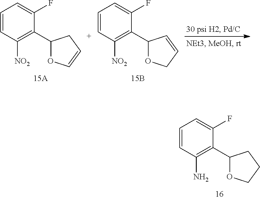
C1=CC(N)=C(C2OCCC2)C(F)=C1.C1=CC([NO2])=C(C2OC=CC2)C(F)=C1.C1=CC([NO2])=C(C2OCC=C2)C(F)=C1
